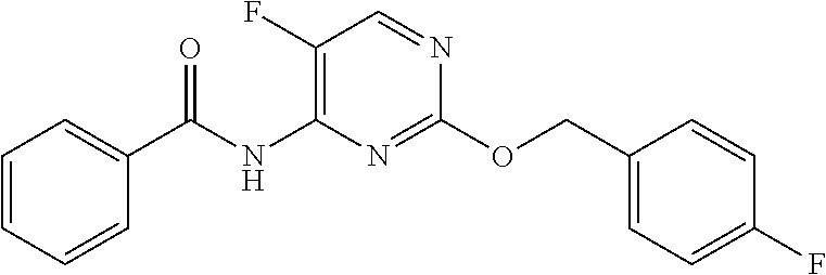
C1(F)=C(NC(C2=CC=CC=C2)=O)N=C(OCC2=CC=C(F)C=C2)N=C1
